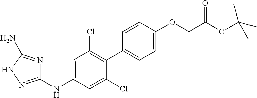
C1(NC2=CC(Cl)=C(C3=CC=C(OCC(OC(C)(C)C)=O)C=C3)C(Cl)=C2)=NNC(N)=N1
